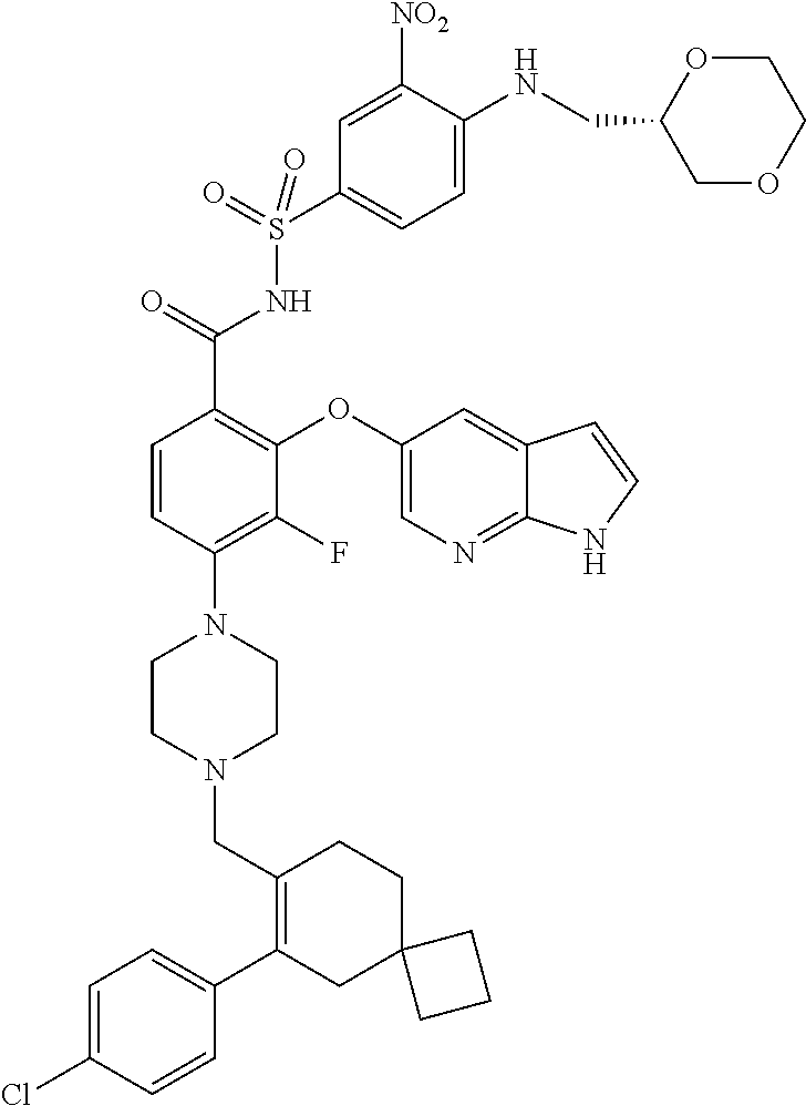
C1=C(Cl)C=CC(C2=C(CN3CCN(C4=C(F)C(OC5=CN=C6C(=C5)C=CN6)=C(C(=O)NS(=O)(=O)C5=CC=C(NCC6COCCO6)C([NO2])=C5)C=C4)CC3)CCC3(C2)CCC3)=C1
